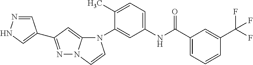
C1(C)=CC=C(NC(C2=CC=CC(C(F)(F)F)=C2)=O)C=C1N1C2=CC(C3=CNN=C3)=NN2C=C1
